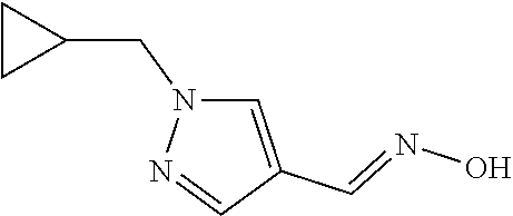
C1=C(C=NO)C=NN1CC1CC1
